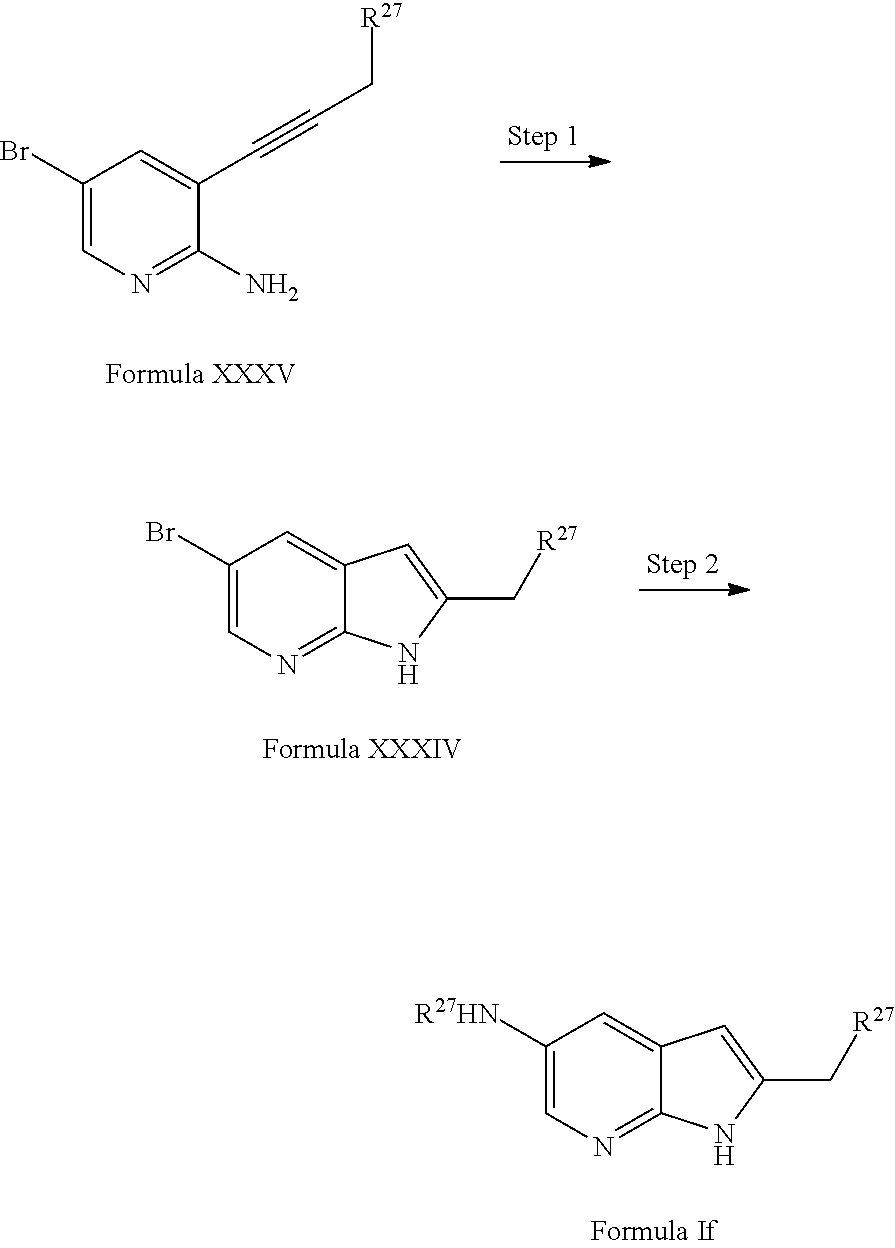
C1(Br)=CN=C(N)C(C#CC[R27])=C1.C1(Br)=CN=C2C(=C1)C=C(C[R27])N2.C1([R27HN])=CN=C2C(=C1)C=C(C[R27])N2
